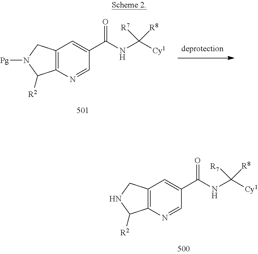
C12=C(N=CC(C(NC([Cy1])([R8])[R7])=O)=C1)C([R2])N([Pg])C2.C12=C(N=CC(C(NC([Cy1])([R8])[R7])=O)=C1)C([R2])NC2
